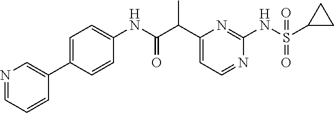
C1(C(C(NC2=CC=C(C3=CN=CC=C3)C=C2)=O)C)=CC=NC(NS(C2CC2)(=O)=O)=N1
